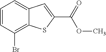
C1=CC(Br)=C2C(=C1)C=C(C(=O)OC)S2
